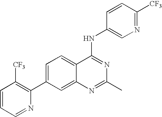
C1=CC=NC(C2=CC=C3C(=C2)N=C(C)N=C3NC2=CN=C([CF3])C=C2)=C1[CF3]
